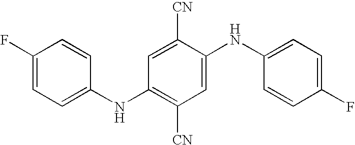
C1(F)=CC=C(NC2=C([CN])C=C(NC3=CC=C(F)C=C3)C([CN])=C2)C=C1
